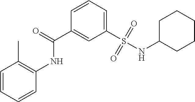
C1(C(=O)NC2=C(C)C=CC=C2)=CC(S(=O)(=O)NC2CCCCC2)=CC=C1
